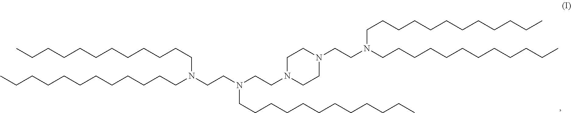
C1N(CCN(CCN(CCCCCCCCCCCC)CCCCCCCCCCCC)CCCCCCCCCCCC)CCN(CCN(CCCCCCCCCCCC)CCCCCCCCCCCC)C1
